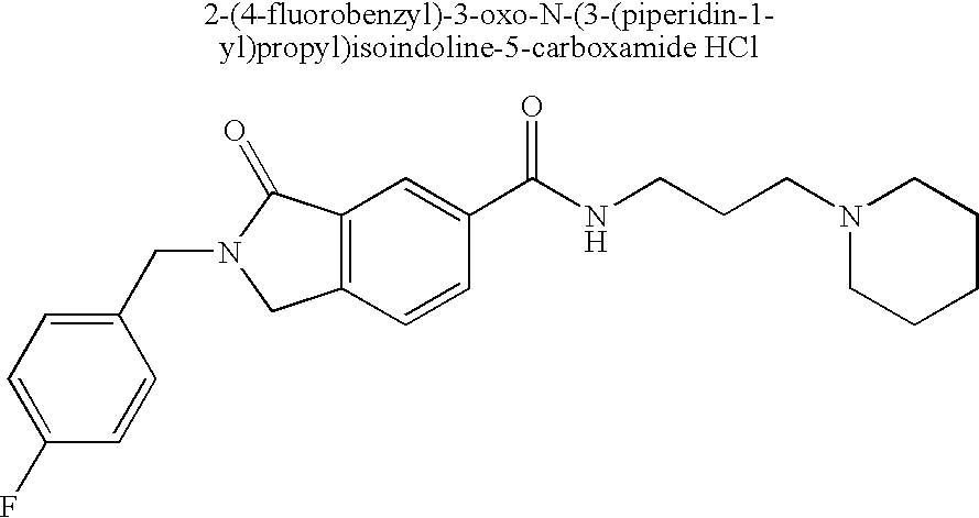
C1(F)=CC=C(CN2CC3=C(C2=O)C=C(C(NCCCN2CCCCC2)=O)C=C3)C=C1
